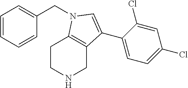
C1=CC=CC(CN2C3=C(CNCC3)C(C3=CC=C(Cl)C=C3Cl)=C2)=C1
